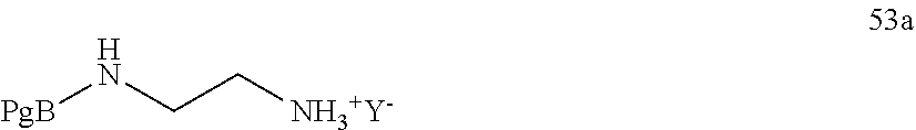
[PgB]NCC[NH3+Y-]
